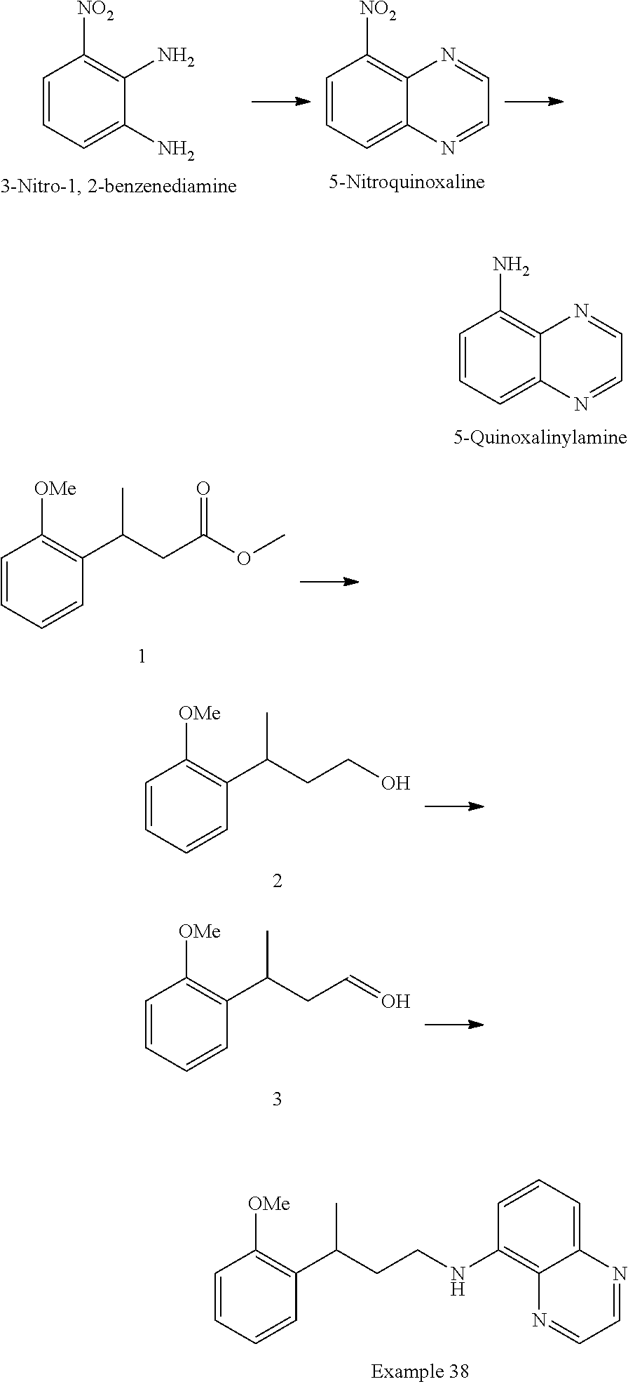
NC1=C2C(=CC=C1)N=CC=N2.[OMe]C1=C(C(CCNC2=C3C(=CC=C2)N=CC=N3)C)C=CC=C1.[NO2]C1=C(N)C(N)=CC=C1.[NO2]C1=C2C(=CC=C1)N=CC=N2.[OMe]C1=C(C(CC(OC)=O)C)C=CC=C1.[OMe]C1=C(C(CCO)C)C=CC=C1.[OMe]C1=C(C(CC=O)C)C=CC=C1
